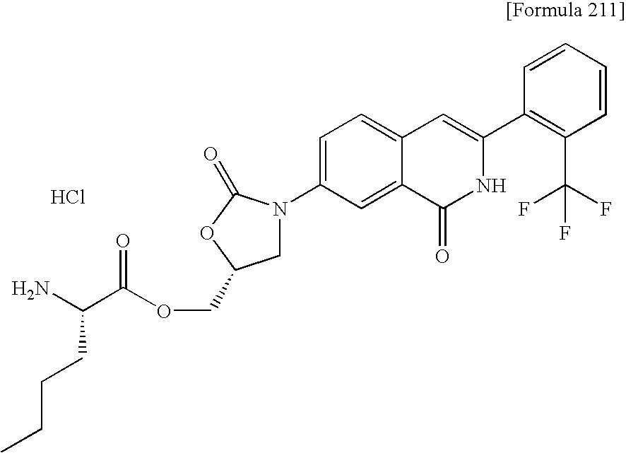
C(C(OCC1CN(C2=CC=C3C(=C2)C(=O)NC(C2=C(C(F)(F)F)C=CC=C2)=C3)C(=O)O1)=O)(N)CCCC.Cl
